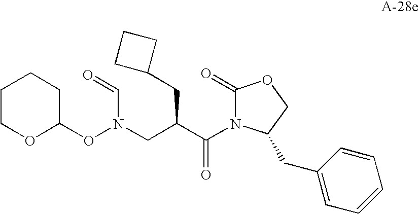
C1COC(ON(CC(C(=O)N2C(=O)OCC2CC2=CC=CC=C2)CC2CCC2)C=O)CC1
